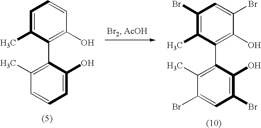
C1(Br)=C(C)C(C2=C(C)C(Br)=CC(Br)=C2O)=C(O)C(Br)=C1.C1=C(C)C(C2=C(C)C=CC=C2O)=C(O)C=C1
